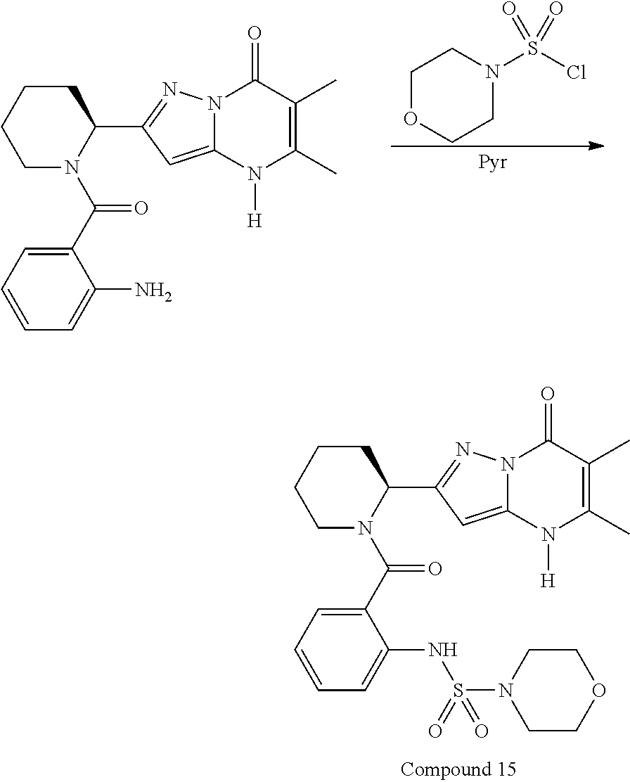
N1(C(C2=CC=CC=C2N)=O)C(C2=NN3C(=C2)N([H])C(C)=C(C)C3=O)CCCC1.C1OCCN(S(Cl)(=O)=O)C1.N1(C(C2=CC=CC=C2NS(=O)(N2CCOCC2)=O)=O)C(C2=NN3C(=C2)N([H])C(C)=C(C)C3=O)CCCC1
